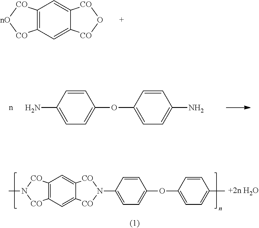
C12=C(C=C3C(=C1)[CO]O[CO]3)[CO][nO][CO]2.C1=CC(N2[CO]C3=CC4=C(C=C3[CO]2)[CO]N(C)[CO]4)=CC=C1OC1=CC=C(C)C=C1.C1=CC([ H2N])=CC=C1OC1=CC=C(N)C=C1
